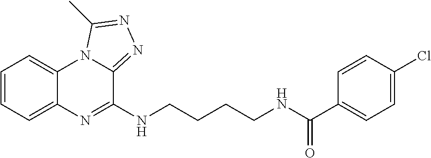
C1=CC=C2C(=C1)N1C(=NN=C1C)C(NCCCCNC(C1=CC=C(Cl)C=C1)=O)=N2
